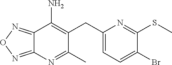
C12=NON=C1N=C(C)C(CC1=CC=C(Br)C(SC)=N1)=C2N
